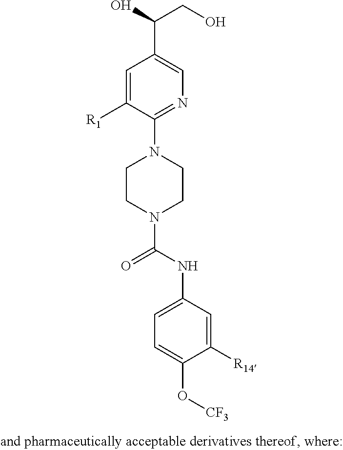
C1=C([R1])C(N2CCN(C(NC3=CC=C(O[CF3])C([R14])=C3)=O)CC2)=NC=C1C(O)CO
